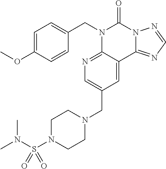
C1=C(OC)C=CC(CN2C3=NC=C(CN4CCN(S(N(C)C)(=O)=O)CC4)C=C3C3=NC=NN3C2=O)=C1
